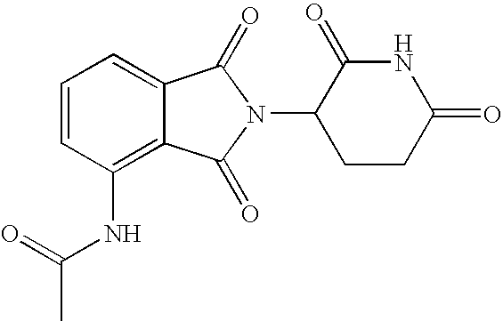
C1=C2C(=C(NC(C)=O)C=C1)C(=O)N(C1CCC(=O)NC1=O)C2=O
